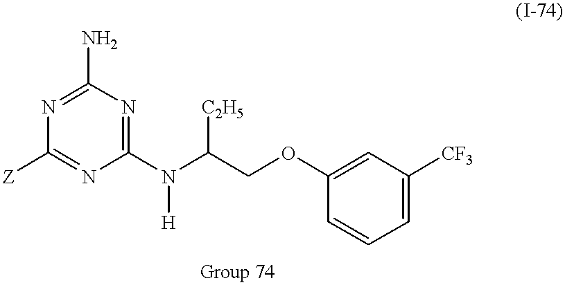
C1(N)=NC([Z])=NC(N(C(COC2=CC([CF3])=CC=C2)[C2H5])[H])=N1
